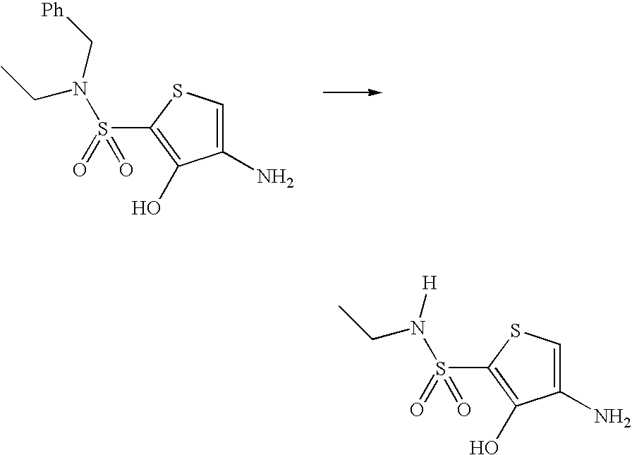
C1(N)=CSC(S(=O)(=O)N(CC)C[Ph])=C1O.C1(N)=CSC(S(=O)(=O)N(CC)[H])=C1O
